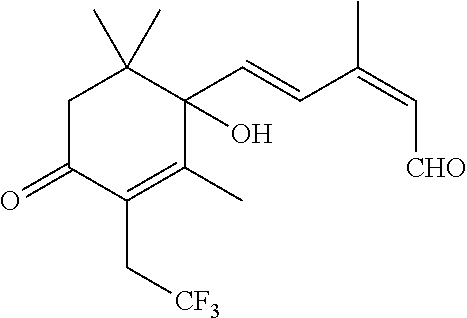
C1C(=O)C(C[CF3])=C(C)C(C=CC(=C[CHO])C)(O)C1(C)C
